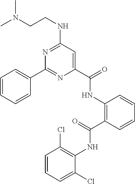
C1=CC=CC(C2=NC(C(NC3=C(C(NC4=C(Cl)C=CC=C4Cl)=O)C=CC=C3)=O)=CC(NCCN(C)C)=N2)=C1
